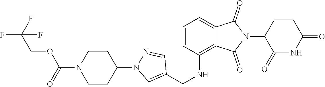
C1(=O)NC(=O)CCC1N1C(=O)C2=CC=CC(NCC3=CN(C4CCN(C(OCC(F)(F)F)=O)CC4)N=C3)=C2C1=O
